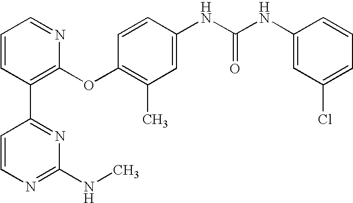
C1=CC(C2=NC(NC)=NC=C2)=C(OC2=C(C)C=C(NC(NC3=CC(Cl)=CC=C3)=O)C=C2)N=C1
